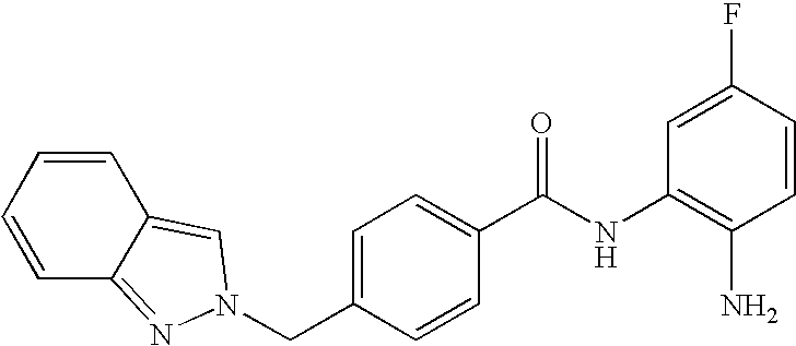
C(C1=CC=C(C(NC2=C(N)C=CC(F)=C2)=O)C=C1)N1N=C2C=CC=CC2=C1
